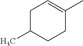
C1C(C)CCC(C)=C1
